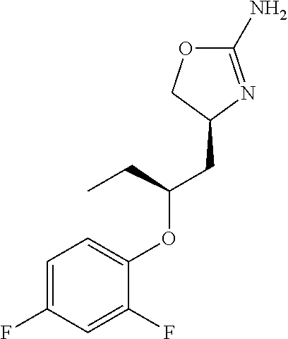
C1(N)=NC(CC(OC2=CC=C(F)C=C2F)CC)CO1
